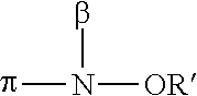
pN(b)[OR]
